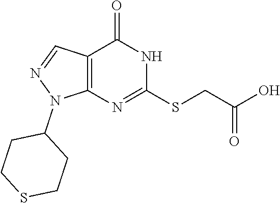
C1(SCC(=O)O)=NC2=C(C=NN2C2CCSCC2)C(=O)N1
